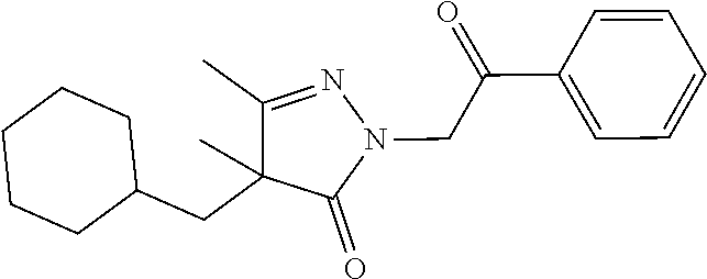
C1=CC=C(C(CN2N=C(C)C(CC3CCCCC3)(C)C2=O)=O)C=C1
